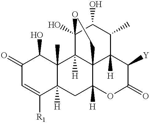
C1(=O)C=C([R1])C2([H])C(C)(C1O)C1([H])C34C([H])(C2)OC(=O)C([Y])C3([H])C(C)C(O)C1(O)OC4
